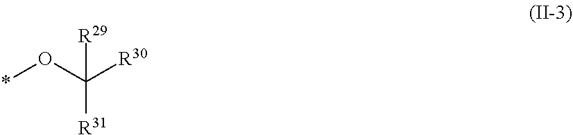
C([R31])(O*)([R30])[R29]
